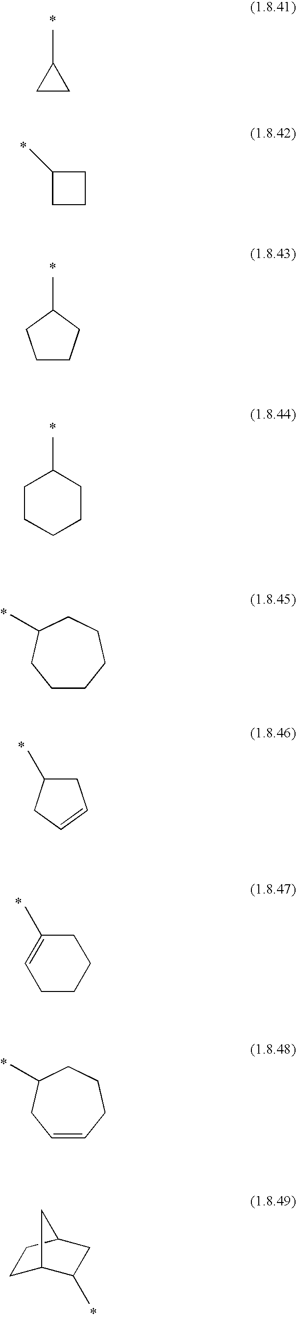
C1(C)CC1.C1CCC(C)C1.C1(C)CCC1.C1(C)CCCCC1.C1CCCCC(C)C1.C1C(C)CC=C1.C1(C)=CCCCC1.C1=CCCCC(C)C1.C1C2C(C)CC(C1)C2
